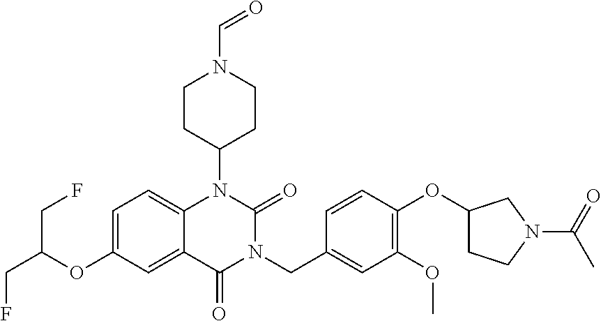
C1=C(OC(CF)CF)C=C2C(=C1)N(C1CCN(C=O)CC1)C(=O)N(CC1=CC(OC)=C(OC3CCN(C(C)=O)C3)C=C1)C2=O
